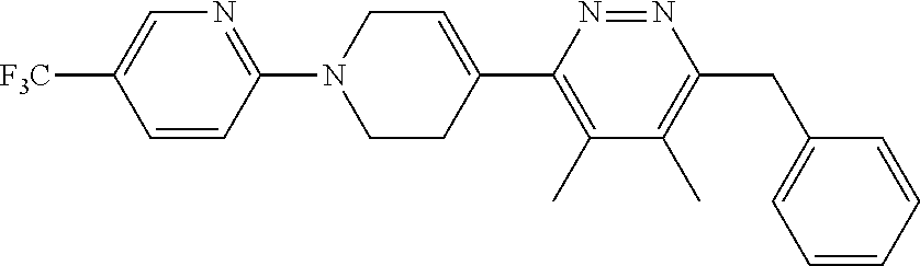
[F3C]C1=CN=C(N2CCC(C3=C(C)C(C)=C(CC4=CC=CC=C4)N=N3)=CC2)C=C1
